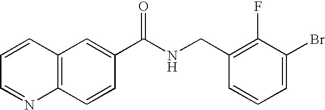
C1=CC=NC2=C1C=C(C(NCC1=C(F)C(Br)=CC=C1)=O)C=C2
